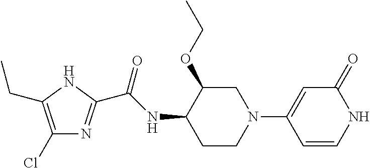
C1(Cl)=C(CC)NC(C(NC2CCN(C3=CC(=O)NC=C3)CC2OCC)=O)=N1
